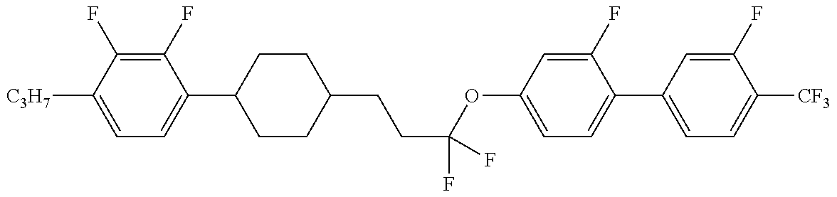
C1=C([C3H7])C(F)=C(F)C(C2CCC(CCC(OC3=CC=C(C4=CC=C([CF3])C(F)=C4)C(F)=C3)(F)F)CC2)=C1
